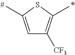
C1=C(C)SC(C)=C1[CF3]
